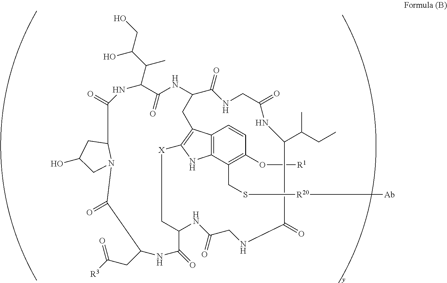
O([R1])C1=C(CS[R20][Ab])C2=C(C=C1)C1=C(N2)[X]CC2C(=O)NC(CC([R3])=O)C(=O)N3C(C(=O)NC(C(C(CO)O)C)C(=O)NC(C1)C(=O)NCC(=O)NC(C(CC)C)C(=O)NCC(=O)N2)CC(O)C3
